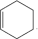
C1=CCCCC1
